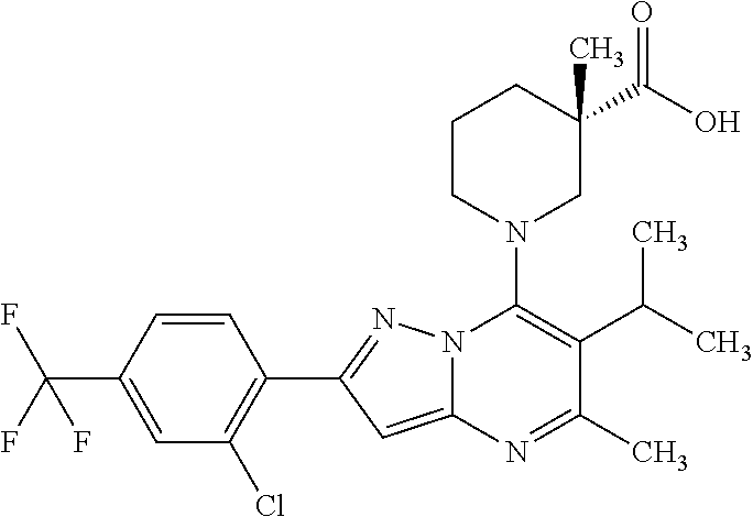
C1=C(C(F)(F)F)C=CC(C2=NN3C(=C2)N=C(C)C(C(C)C)=C3N2CC(C(O)=O)(C)CCC2)=C1Cl
